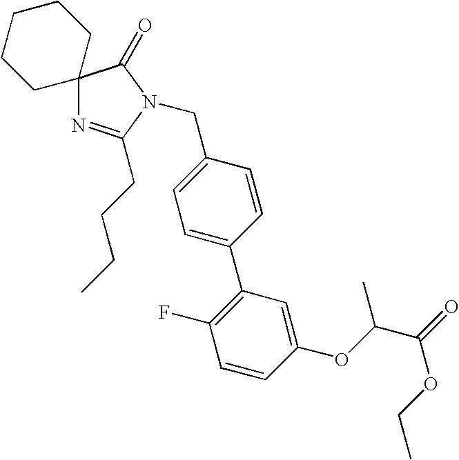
C1=C(CN2C(CCCC)=NC3(C2=O)CCCCC3)C=CC(C2=C(F)C=CC(OC(C(=O)OCC)C)=C2)=C1
